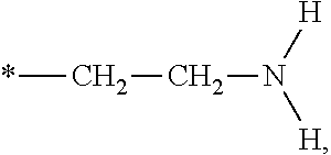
*CCN([H])[H]
